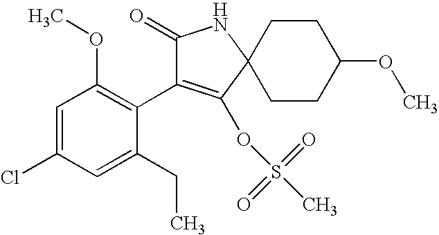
C1=C(Cl)C=C(CC)C(C2=C(OS(=O)(=O)C)C3(NC2=O)CCC(OC)CC3)=C1OC
